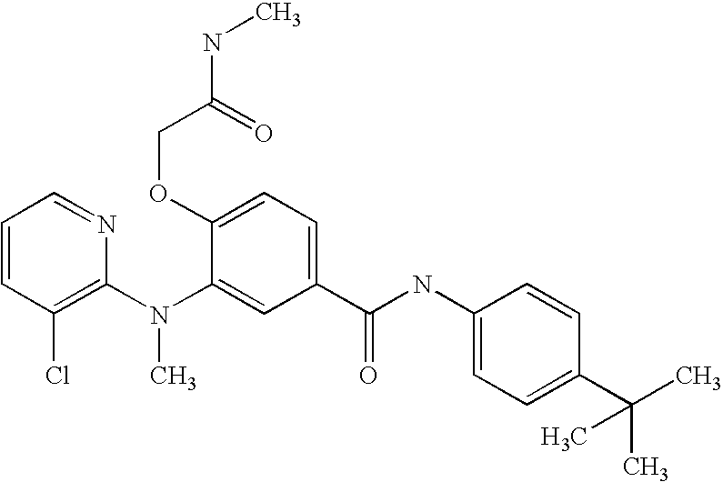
C1=CC(Cl)=C(N(C2=CC(C(NC3=CC=C(C(C)(C)C)C=C3)=O)=CC=C2OCC(NC)=O)C)N=C1
